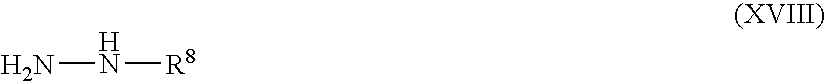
NN[R8]
